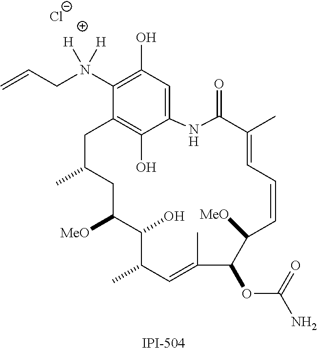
C1(N(CC=C)([H])[H])=C(O)C=C2C(O)=C1CC(C)CC([MeO])C(O)C(C)C=C(C)C(OC(N)=O)C([MeO])C=CC=C(C)C(=O)N2.[Cl-]
